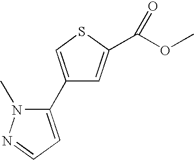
C1(C2=CC=NN2C)=CSC(C(OC)=O)=C1
